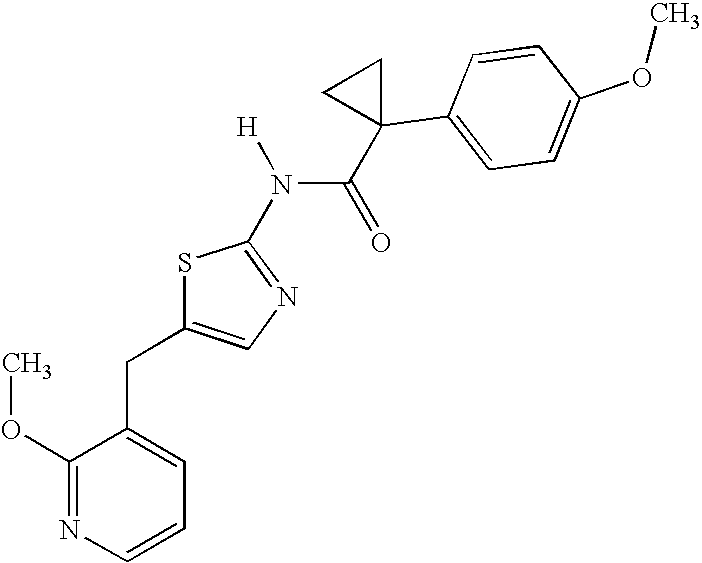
C1(OC)=NC=CC=C1CC1=CN=C(N(C(=O)C2(C3=CC=C(OC)C=C3)CC2)[H])S1
